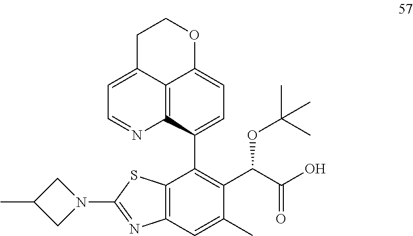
C12=C(C=C(C)C(C(C(O)=O)OC(C)(C)C)=C1C1=CC=C3C4=C1N=CC=C4CCO3)N=C(N1CC(C)C1)S2
